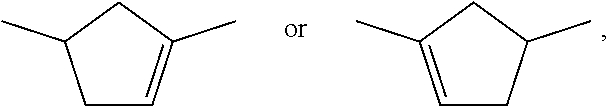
C1=C(C)CC(C)C1.C1C=C(C)CC1C
